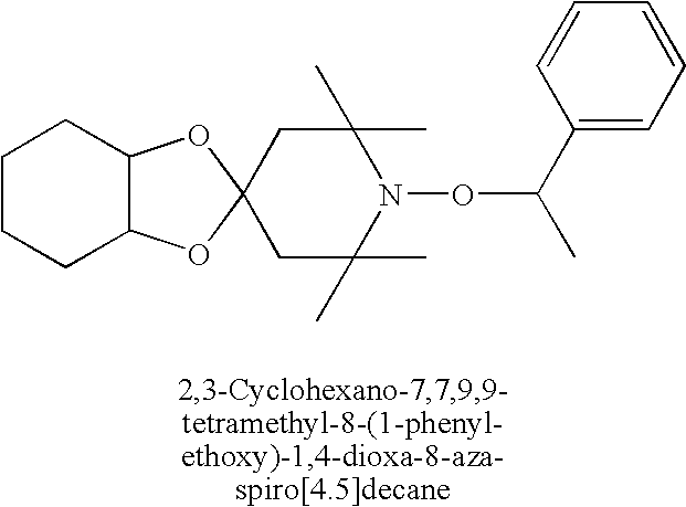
C12C(OC3(O1)CC(C)(C)N(OC(C)C1=CC=CC=C1)C(C)(C)C3)CCCC2
